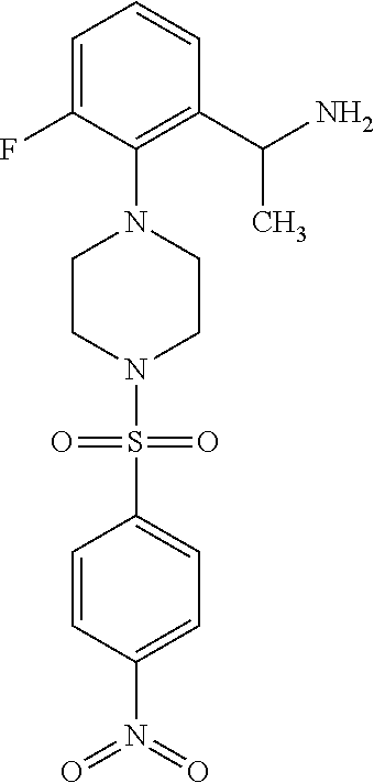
C1=C(F)C(N2CCN(S(C3=CC=C(N(=O)=O)C=C3)(=O)=O)CC2)=C(C(N)C)C=C1
